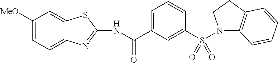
C1([MeO])=CC=C2C(=C1)SC(NC(C1=CC=CC(S(N3C4=C(CC3)C=CC=C4)(=O)=O)=C1)=O)=N2
